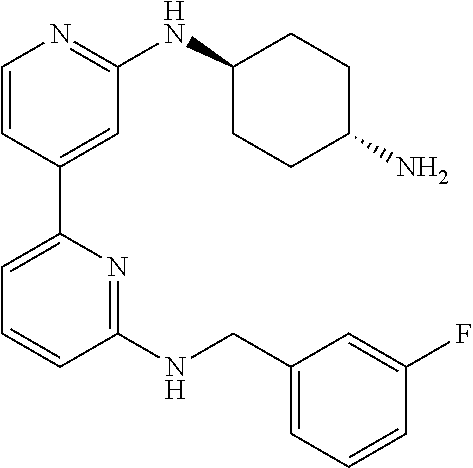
C1=CC(C2=CC=CC(NCC3=CC=CC(F)=C3)=N2)=CC(NC2CCC(N)CC2)=N1
